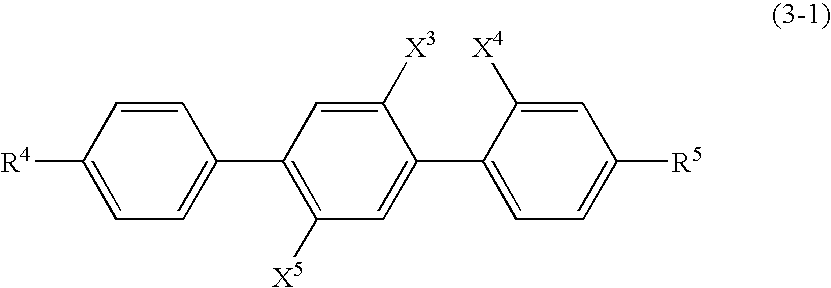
[R4]C1=CC=C(C2=C([X5])C=C(C3=CC=C([R5])C=C3[X4])C([X3])=C2)C=C1
